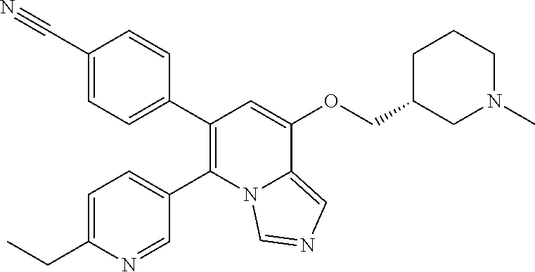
C1(C2=CC=C(C#N)C=C2)=C(C2=CC=C(CC)N=C2)N2C(=CN=C2)C(OCC2CN(C)CCC2)=C1
